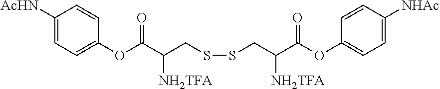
C(SSCC(C(OC1=CC=C([NHAc])C=C1)=O)[NH2TFA])C(C(OC1=CC=C([AcHN])C=C1)=O)[NH2TFA]
